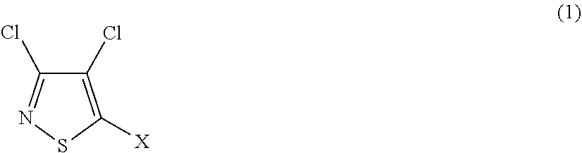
S1C([X])=C(Cl)C(Cl)=N1
